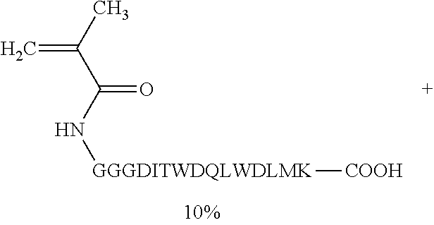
CC(C(N[GGGDITWDQLWDLMK][COOH])=O)=C
